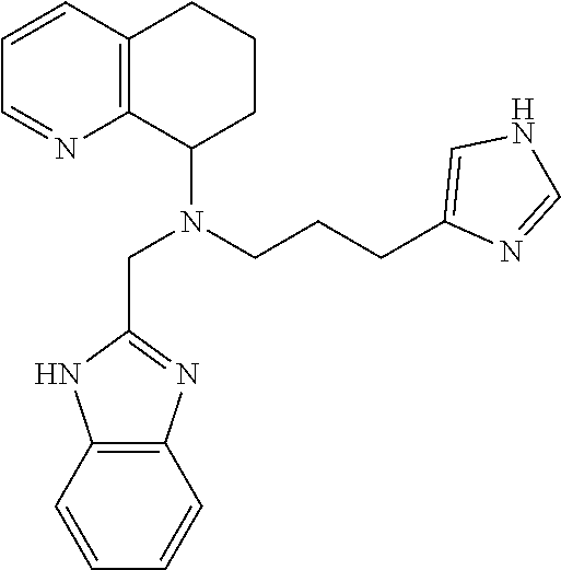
C1=CC2=C(N=C1)C(N(CCCC1=CNC=N1)CC1=NC3=C(N1)C=CC=C3)CCC2
